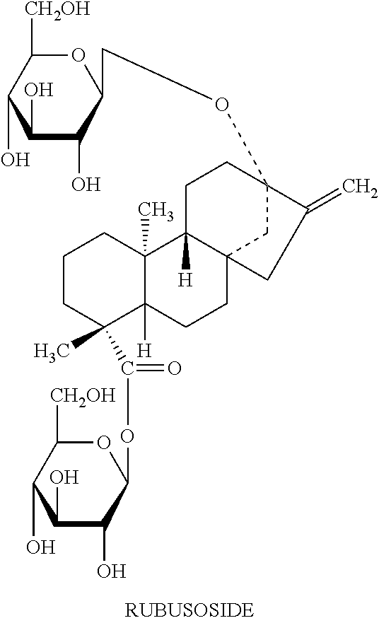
C1CC(C(=O)OC2C(O)C(O)C(O)C([CH2OH])O2)(C)C2([H])C(C)(C1)C1([H])C3(CC2)CC(OCC2C(O)C(O)C(O)C([CH2OH])O2)(CC1)C(=C)C3
